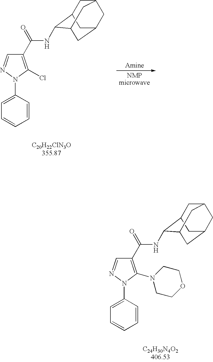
C1=C(N2N=CC(C(=O)NC3C4CC5CC(CC3C5)C4)=C2N2CCOCC2)C=CC=C1.C1=C(N2N=CC(C(=O)NC3C4CC5CC(CC3C5)C4)=C2Cl)C=CC=C1
